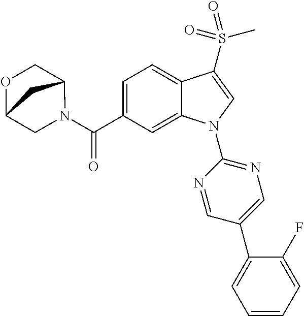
C(C1=CC=C2C(=C1)N(C1=NC=C(C3=CC=CC=C3F)C=N1)C=C2S(C)(=O)=O)(=O)N1C2COC(C1)C2
